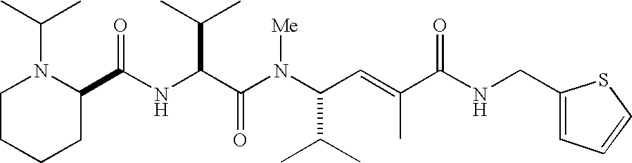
N(C(C(N(C(C(C)C)C=C(C)C(NCC1=CC=CS1)=O)[Me])=O)C(C)C)C(C1N(C(C)C)CCCC1)=O
